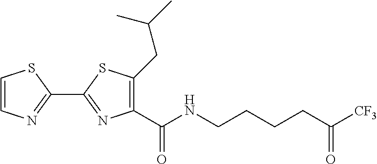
C1=CN=C(C2=NC(C(NCCCCC([CF3])=O)=O)=C(CC(C)C)S2)S1
